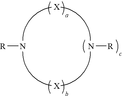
N[R].[R]N
